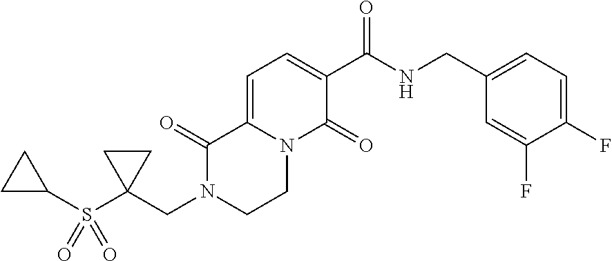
C1(C(NCC2=CC=C(F)C(F)=C2)=O)=CC=C2N(C1=O)CCN(CC1(S(C3CC3)(=O)=O)CC1)C2=O
